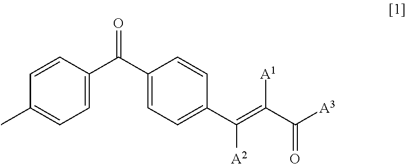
C1=C(C(C2=CC=C(C(=C(C([A3])=O)[A1])[A2])C=C2)=O)C=CC(C)=C1
